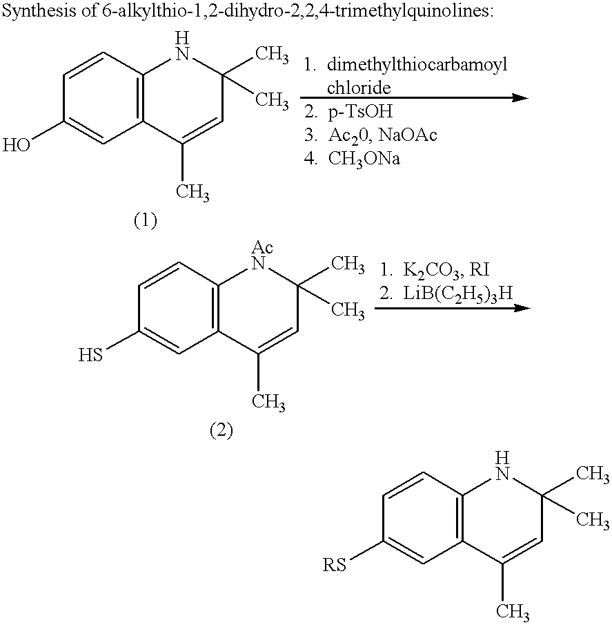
C1(O)=CC2=C(C=C1)NC(C)(C)C=C2C.C1(S)=CC2=C(C=C1)[AcN]C(C)(C)C=C2C.C1([RS])=CC2=C(C=C1)NC(C)(C)C=C2C
